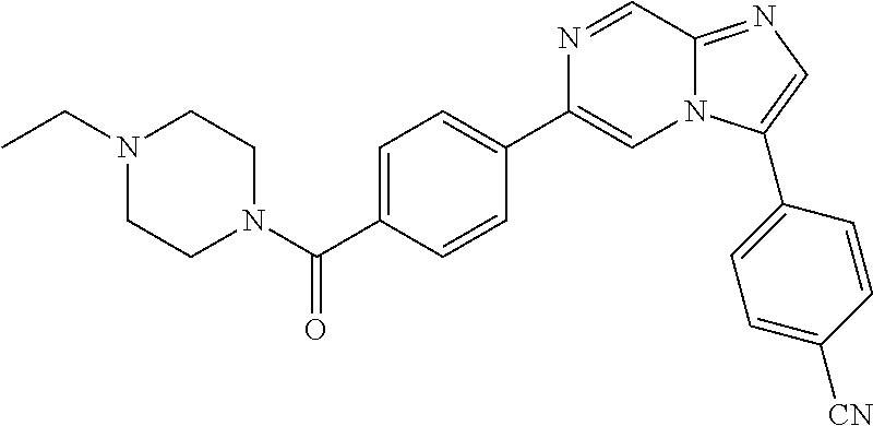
C1=C(C(N2CCN(CC)CC2)=O)C=CC(C2=CN3C(=NC=C3C3=CC=C([CN])C=C3)C=N2)=C1
